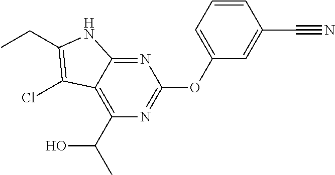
C1(OC2=CC=CC(C#N)=C2)=NC(C(C)O)=C2C(=N1)NC(CC)=C2Cl
